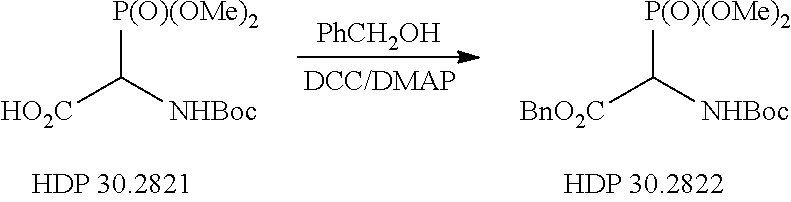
[PhCH2OH].[P(O)(OMe)2]C([NHBoc])[HO2C].[P(O)(OMe)2]C([NHBoc])[BnO2C]
